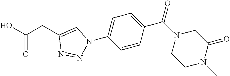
C1=CC(C(=O)N2CCN(C)C(=O)C2)=CC=C1N1N=NC(CC(O)=O)=C1
